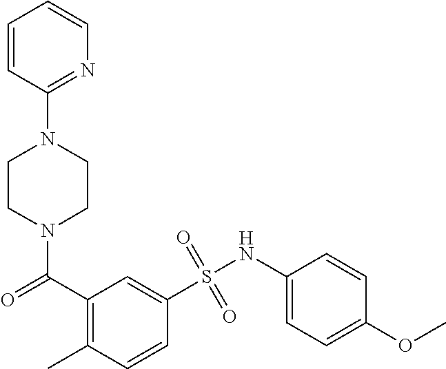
N1(C(=O)C2=C(C)C=CC(S(NC3=CC=C(OC)C=C3)(=O)=O)=C2)CCN(C2=NC=CC=C2)CC1
